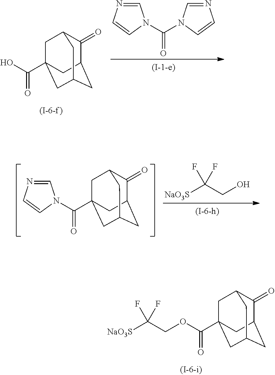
C1(=O)C2CC3CC(C(O)=O)(CC1C3)C2.C1=NC=CN1C(=O)N1C=NC=C1.[NaO3S]C(CO)(F)F.C1(=O)C2CC3CC(C(=O)N4C=NC=C4)(CC1C3)C2.C1(=O)C2CC3CC(C(OCC([NaO3S])(F)F)=O)(CC1C3)C2
